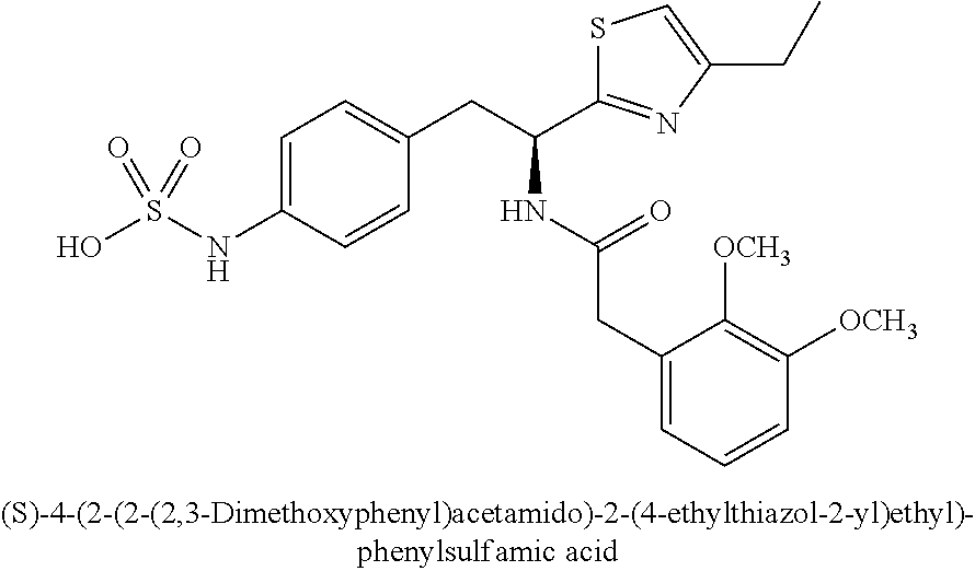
OS(NC1=CC=C(CC(C2=NC(CC)=CS2)NC(CC2=CC=CC([OCH3])=C2[OCH3])=O)C=C1)(=O)=O
